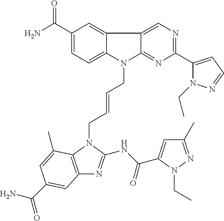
C1(C(N)=O)=CC=C2C(=C1)C1=CN=C(C3=CC=NN3CC)N=C1N2CC=CCN1C2=C(N=C1NC(=O)C1=CC(C)=NN1CC)C=C(C(N)=O)C=C2C
